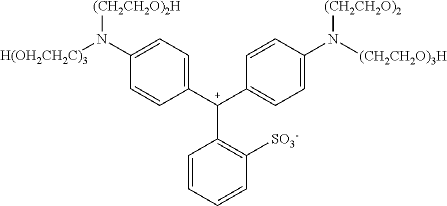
C1([C+](C2=CC=C(N([(CH2CH2O)3H])[(CH2CH2O)2])C=C2)C2=C([SO3-])C=CC=C2)=CC=C(N([(CH2CH2O)2H])[H(OH2CH2C)3])C=C1
